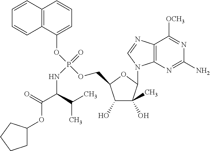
C1=C(OP(OCC2C(O)C(O)(C)C(N3C4=C(C([OCH3])=NC(N)=N4)N=C3)O2)(=O)NC(C(=O)OC2CCCC2)C(C)C)C2=C(C=C1)C=CC=C2
